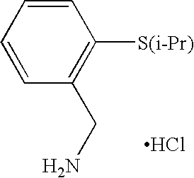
C1=CC=CC(CN)=C1[S(i-Pr)].Cl
